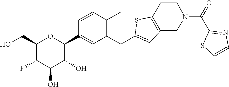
C1(CO)OC(C2=CC(CC3=CC4=C(S3)CCN(C(=O)C3=NC=CS3)C4)=C(C)C=C2)C(O)C(O)C1F
